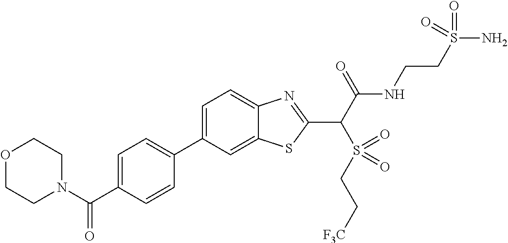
C1(C2=CC=C(C(N3CCOCC3)=O)C=C2)=CC=C2C(=C1)SC(C(C(NCCS(N)(=O)=O)=O)S(=O)(CC[F3C])=O)=N2
